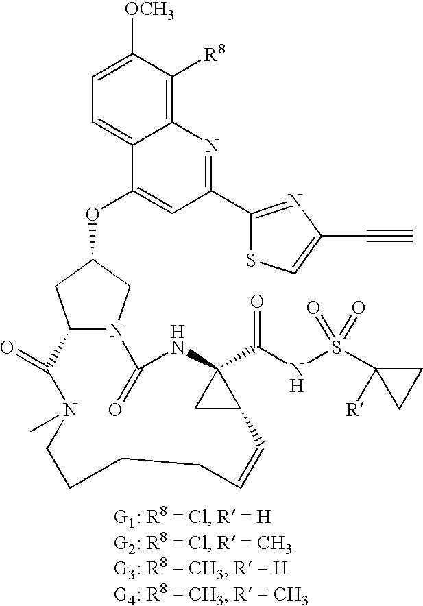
C1=C([OCH3])C([R8])=C2C(=C1)C(OC1CN3C(C1)C(=O)N(C)CCCCC=CC1C(C(NS(C4([R])CC4)(=O)=O)=O)(NC3=O)C1)=CC(C1=NC(C#C)=CS1)=N2
